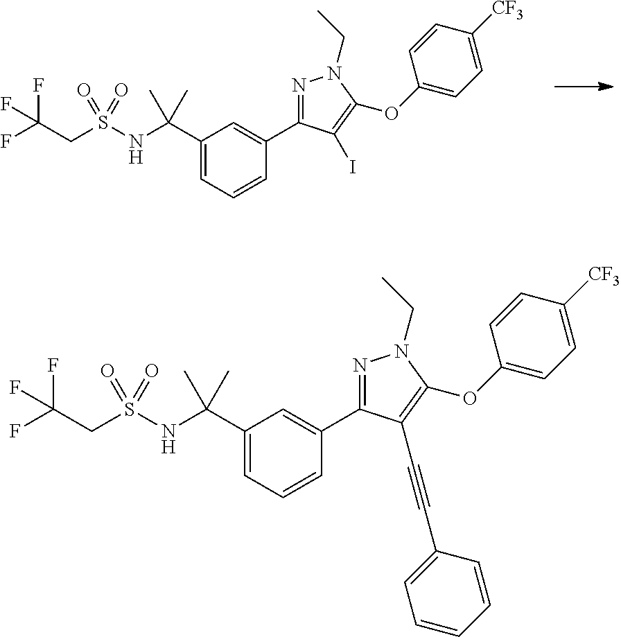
FC(CS(NC(C1=CC=CC(C2=NN(CC)C(OC3=CC=C([CF3])C=C3)=C2I)=C1)(C)C)(=O)=O)(F)F.FC(CS(NC(C1=CC=CC(C2=NN(CC)C(OC3=CC=C([CF3])C=C3)=C2C#CC2=CC=CC=C2)=C1)(C)C)(=O)=O)(F)F
